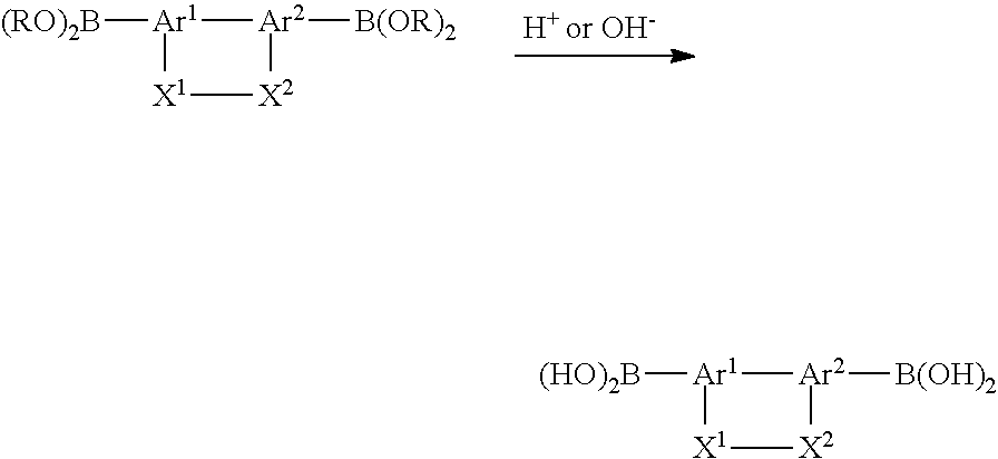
[(RO)2B][Ar1]1[X1][X2][Ar2]1[B(OR)2].[(HO)2B][Ar1]1[X1][X2][Ar2]1[B(OH)2]
